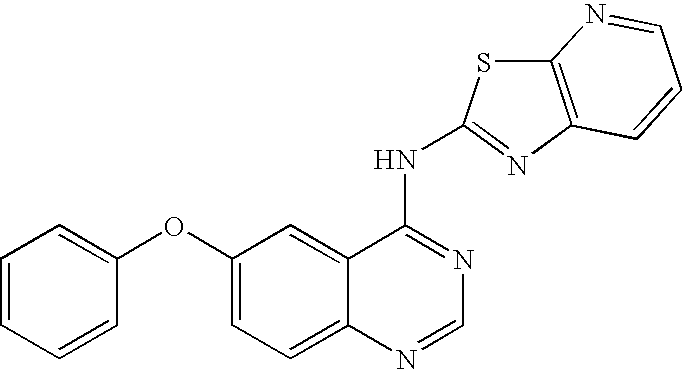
C1(OC2=CC=C3C(=C2)C(NC2=NC4=C(S2)N=CC=C4)=NC=N3)=CC=CC=C1
